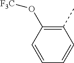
C1(C)=C(O[F3C])C=CC=C1
